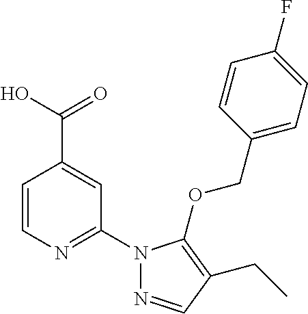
C1=CN=C(N2N=CC(CC)=C2OCC2=CC=C(F)C=C2)C=C1C(O)=O
